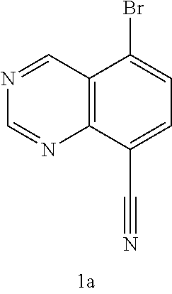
C12=C(C(C#N)=CC=C1Br)N=CN=C2
